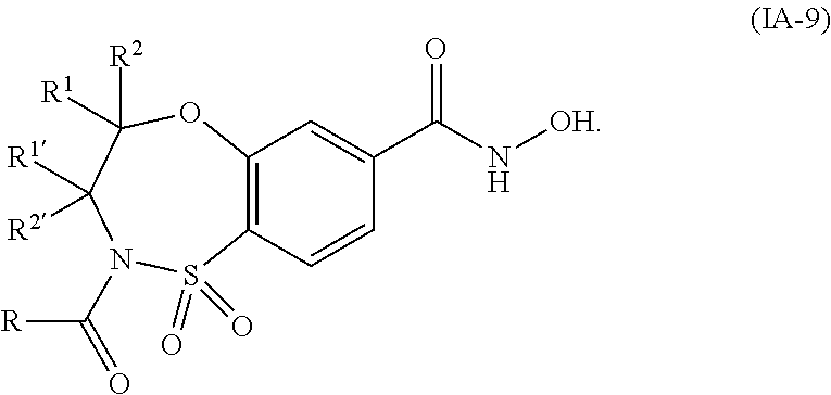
C12=C(C=CC(C(N[OH])=O)=C1)S(=O)(=O)N(C([R])=O)C([R2])([R1])C([R1])([R2])O2
